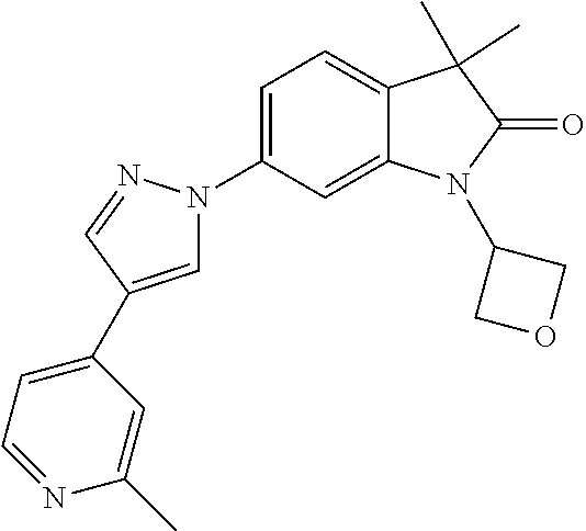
C1=C(C2=CC=NC(C)=C2)C=NN1C1=CC=C2C(=C1)N(C1COC1)C(=O)C2(C)C
